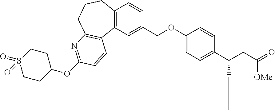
C12=C(C=C(COC3=CC=C(C(CC(=O)[OMe])C#CC)C=C3)C=C1)C1=C(CCC2)N=C(OC2CCS(=O)(=O)CC2)C=C1
